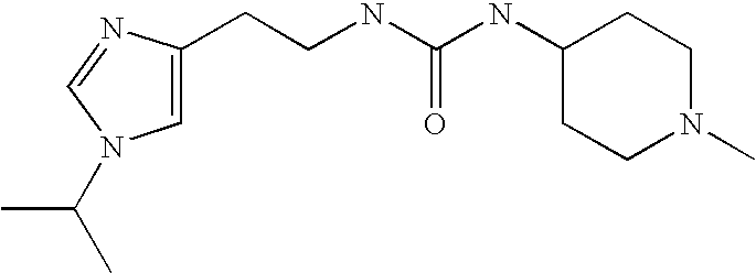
C1=C(CCNC(NC2CCN(C)CC2)=O)N=CN1C(C)C
